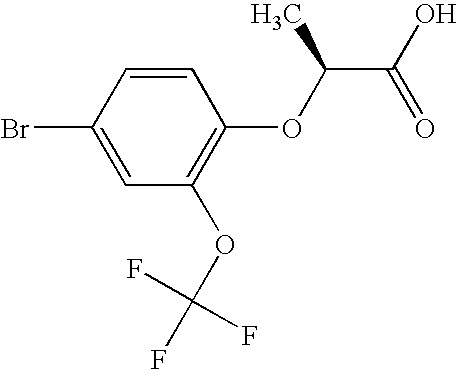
C1=CC(Br)=CC(OC(F)(F)F)=C1OC(C(O)=O)C
